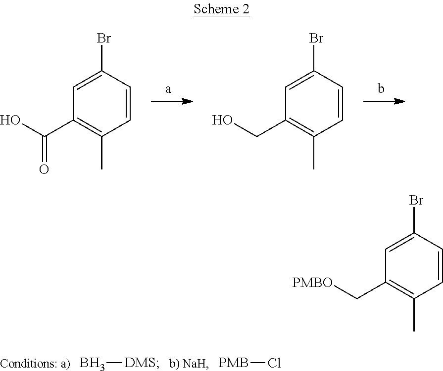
C1=C(Br)C=CC(C)=C1C(O)=O.C1=C(Br)C=CC(C)=C1CO.B[DMS].[PMB]Cl.C1=C(Br)C=CC(C)=C1C[PMBO]
